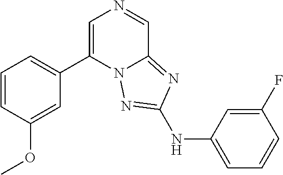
C1=CC(OC)=CC(C2=CN=CC3=NC(NC4=CC=CC(F)=C4)=NN23)=C1
